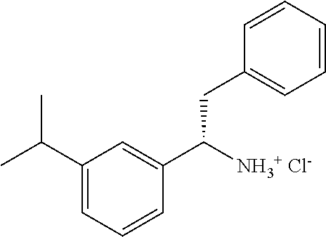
C1(C(C)C)=CC=CC(C([NH3+ Cl-])CC2=CC=CC=C2)=C1
